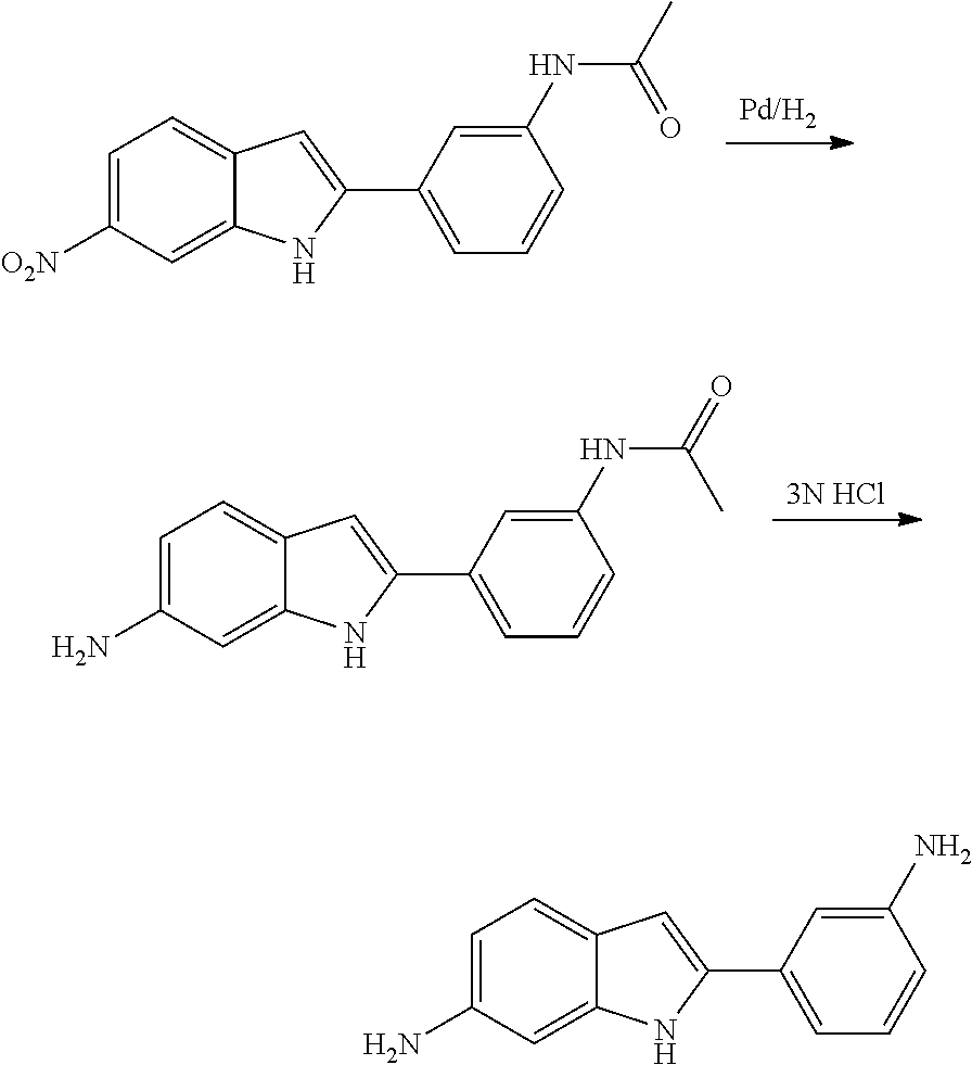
[Pd/H2].C1=C([O2N])C=C2C(=C1)C=C(C1=CC=CC(NC(C)=O)=C1)N2.[3N HCl].C1=C(N)C=C2C(=C1)C=C(C1=CC=CC(NC(C)=O)=C1)N2.C1=C(N)C=C2C(=C1)C=C(C1=CC=CC(N)=C1)N2
